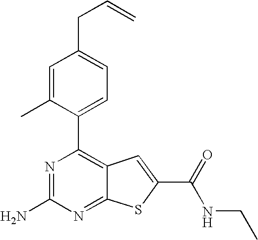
N1=C(N)N=C2C(=C1C1=CC=C(CC=C)C=C1C)C=C(C(NCC)=O)S2
